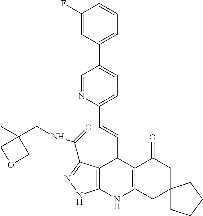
C1(F)=CC(C2=CC=C(C=CC3C4=C(NC5=C3C(=O)CC3(C5)CCCC3)NN=C4C(NCC3(C)COC3)=O)N=C2)=CC=C1
